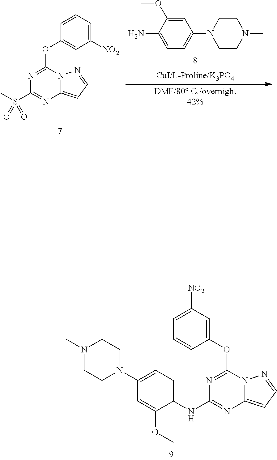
C1=C(N)C(OC)=CC(N2CCN(C)CC2)=C1.N1=C(OC2=CC([NO2])=CC=C2)N2C(=CC=N2)N=C1S(C)(=O)=O.N1(C)CCN(C2=CC=C(NC3=NC4=CC=NN4C(OC4=CC([NO2])=CC=C4)=N3)C(OC)=C2)CC1
